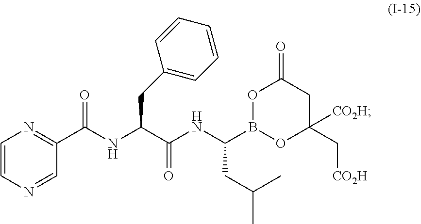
C1=CN=CC(C(NC(C(NC(B2OC(C[CO2H])([CO2H])CC(=O)O2)CC(C)C)=O)CC2=CC=CC=C2)=O)=N1
